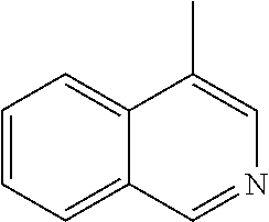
C1=CC=C2C(=C1)C(C)=CN=C2
